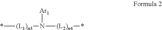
*[(L1)n3]N([(L2)n4]*)[Ar1]
